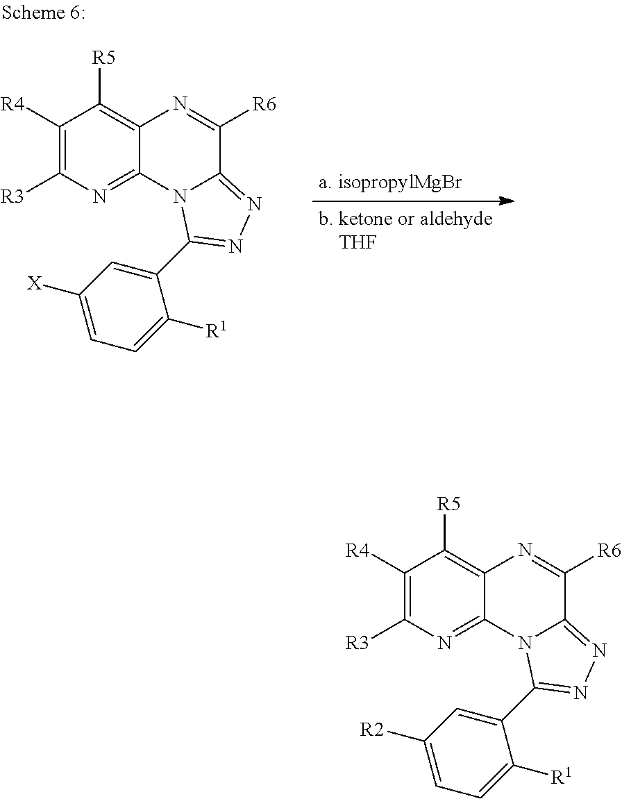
C1([R4])=C([R3])N=C2C(=C1[R5])N=C([R6])C1=NN=C(C3=CC([R2])=CC=C3[R1])N21.C1([R4])=C([R3])N=C2C(=C1[R5])N=C([R6])C1=NN=C(C3=CC([X])=CC=C3[R1])N21
